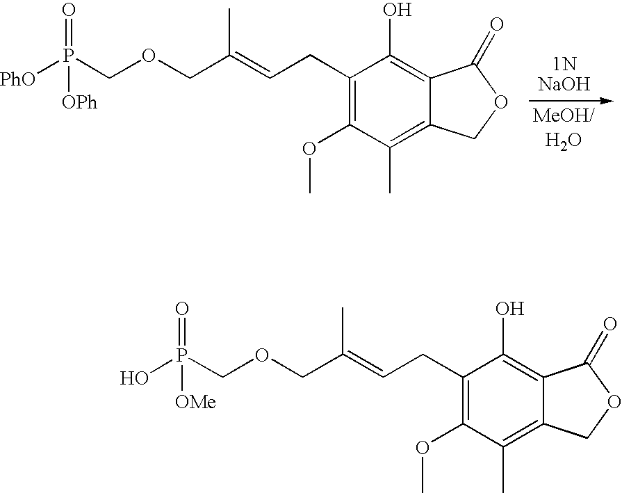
C(CC1=C(OC)C(C)=C2C(=C1O)C(=O)OC2)=C(C)COCP(=O)([PhO])[OPh].C(CC1=C(OC)C(C)=C2C(=C1O)C(=O)OC2)=C(C)COCP(=O)(O)[OMe]
